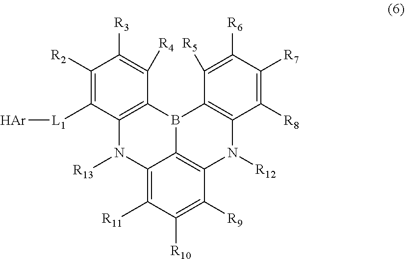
C1([R2])=C([L1][Ar])C2=C(C([R4])=C1[R3])B1C3=C(N([R12])C4=C1C([R5])=C([R6])C([R7])=C4[R8])C([R9])=C([R10])C([R11])=C3N2[R13]
